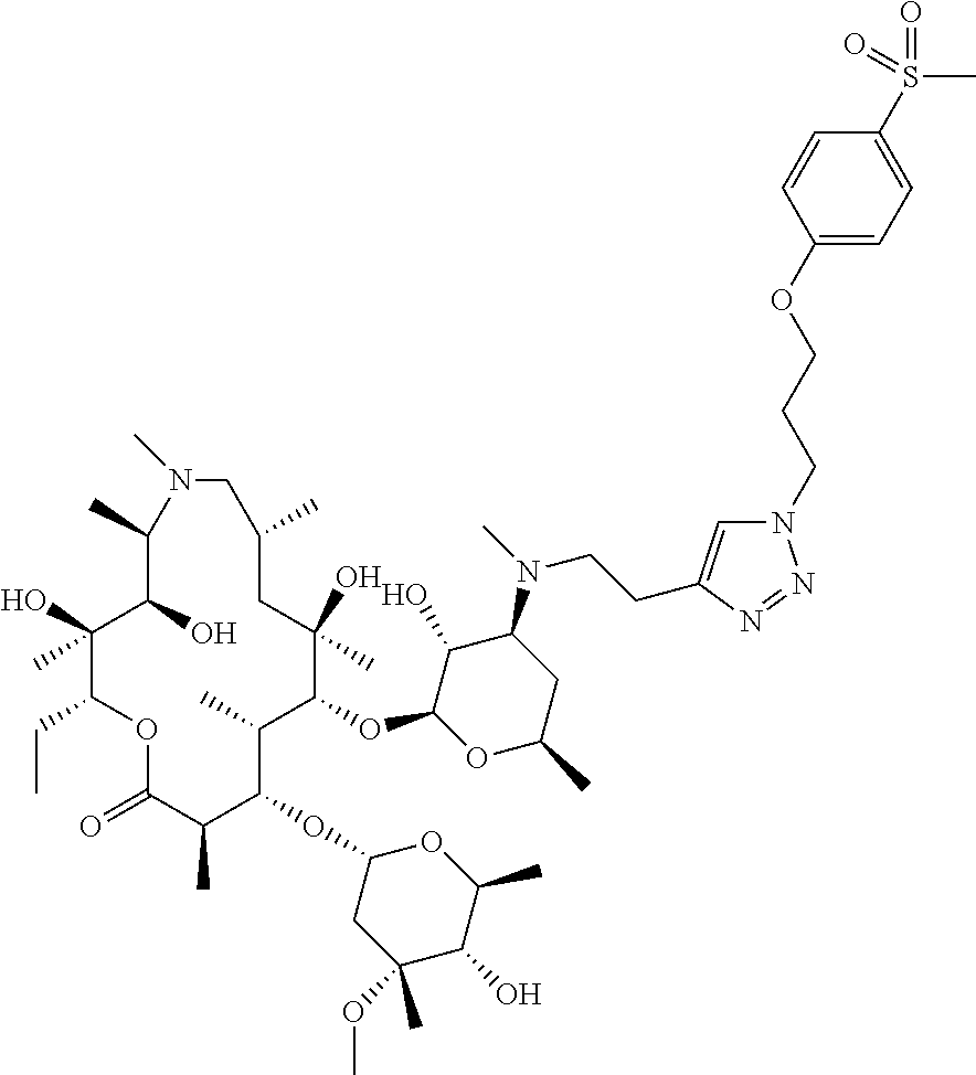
C1(O)C(OC2C(C)C(OC3CC(OC)(C)C(O)C(C)O3)C(C)C(=O)OC(CC)C(O)(C)C(O)C(C)N(C)CC(C)CC2(O)C)OC(C)CC1N(C)CCC1=CN(CCCOC2=CC=C(S(C)(=O)=O)C=C2)N=N1
